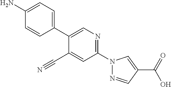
C1(C#N)=CC(N2N=CC(C(O)=O)=C2)=NC=C1C1=CC=C(N)C=C1
